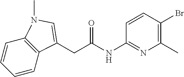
C1=CC2=C(C=C1)N(C)C=C2CC(NC1=NC(C)=C(Br)C=C1)=O
